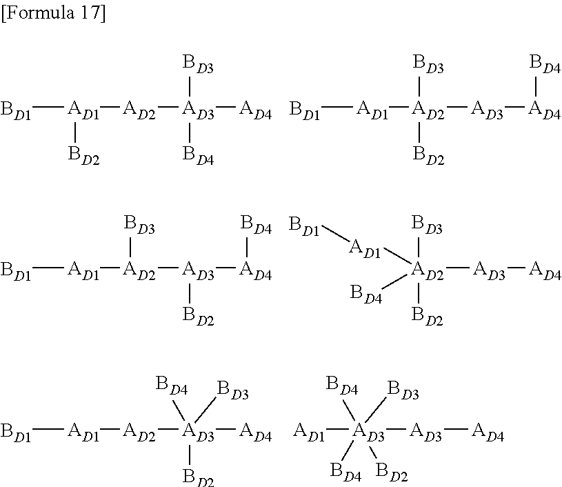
[BD1][AD1][AD2][AD3]([AD4])([BD4])([BD2])[BD3].[AD1][AD3]([AD3][AD4])([BD4])([BD2])([BD3])[BD4].[BD1][AD1]([AD2][AD3]([AD4])([BD3])[BD4])[BD2].[BD1][AD1][AD2]([AD3][AD4][BD4])([BD3])[BD2].[BD1][AD1][AD2]([AD3]([AD4][BD4])[BD2])[BD3].[AD1]([AD2]([AD3][AD4])([BD2])([BD3])[BD4])[BD1]
